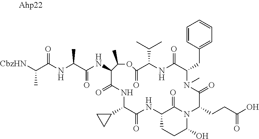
[CbzHN]C(C(NC(C(NC1C(=O)NC(C2CC2)C(=O)NC2CCC(O)N(C2=O)C(CCC(O)=O)C(=O)N(C)C(CC2=CC=CC=C2)C(=O)NC(C(C)C)C(=O)OC1C)=O)C)=O)C
